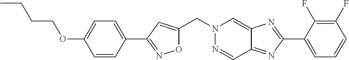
O1C(CN2N=CC3=NC(C4=CC=CC(F)=C4F)=NC3=C2)=CC(C2=CC=C(OCCCC)C=C2)=N1
